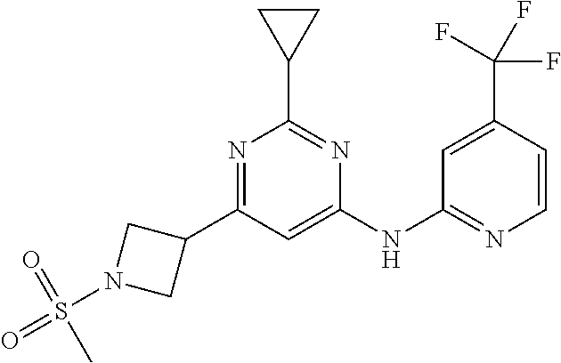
N1=C(C2CN(S(=O)(=O)C)C2)C=C(NC2=NC=CC(C(F)(F)F)=C2)N=C1C1CC1
